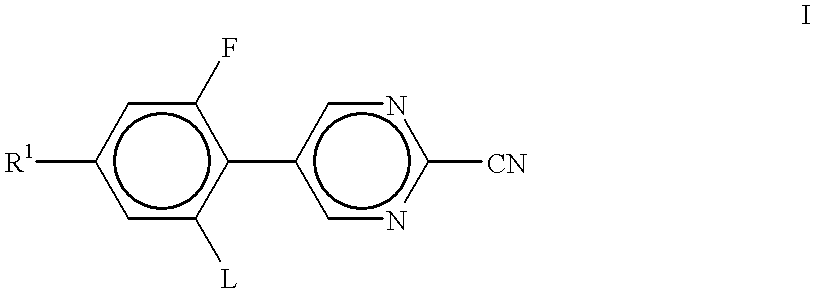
c1c([L])c(-c2cnc([CN])nc2)c(F)cc1[R1]
